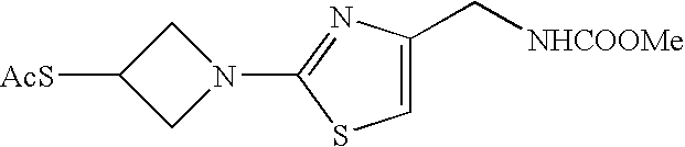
[AcS]C1CN(C2=NC(C[NHCOOMe])=CS2)C1
